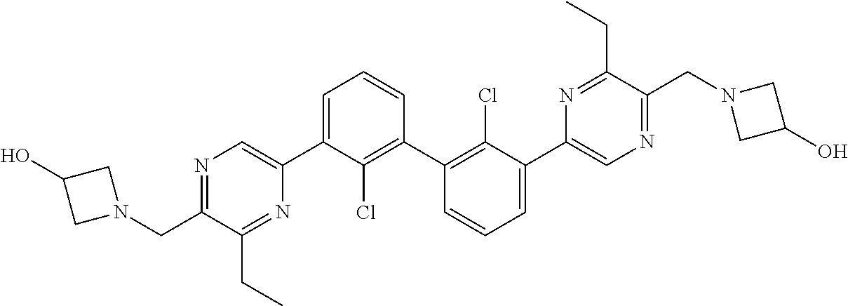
C1C(O)CN1CC1=NC=C(C2=CC=CC(C3=C(Cl)C(C4=CN=C(CN5CC(O)C5)C(CC)=N4)=CC=C3)=C2Cl)N=C1CC
